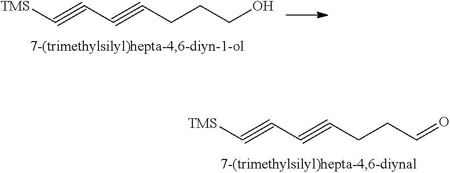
[TMS]C#CC#CCCC=O.[TMS]C#CC#CCCCO
